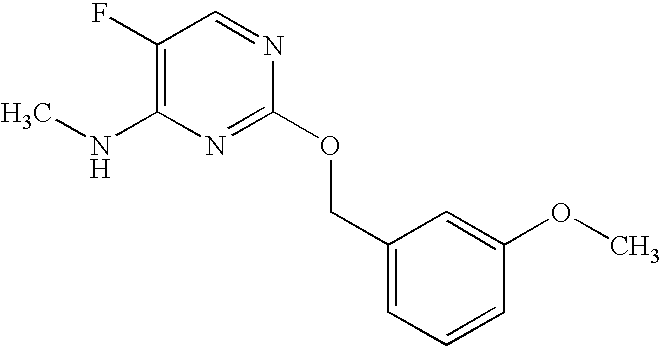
C1(F)=C(NC)N=C(OCC2=CC=CC(OC)=C2)N=C1
